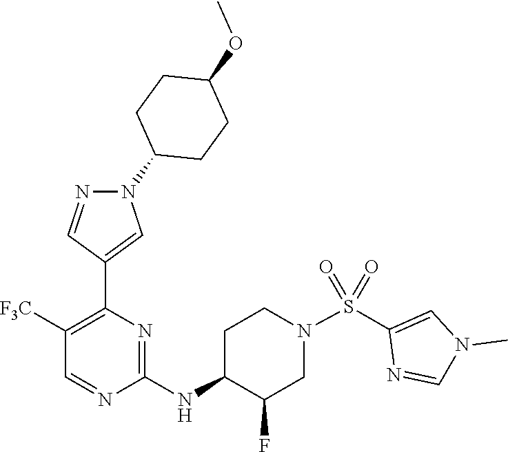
N1=CC([F3C])=C(C2=CN(C3CCC(OC)CC3)N=C2)N=C1NC1CCN(S(=O)(=O)C2=CN(C)C=N2)CC1F
